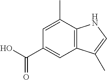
C1(C(O)=O)=CC2=C(C(C)=C1)NC=C2C
